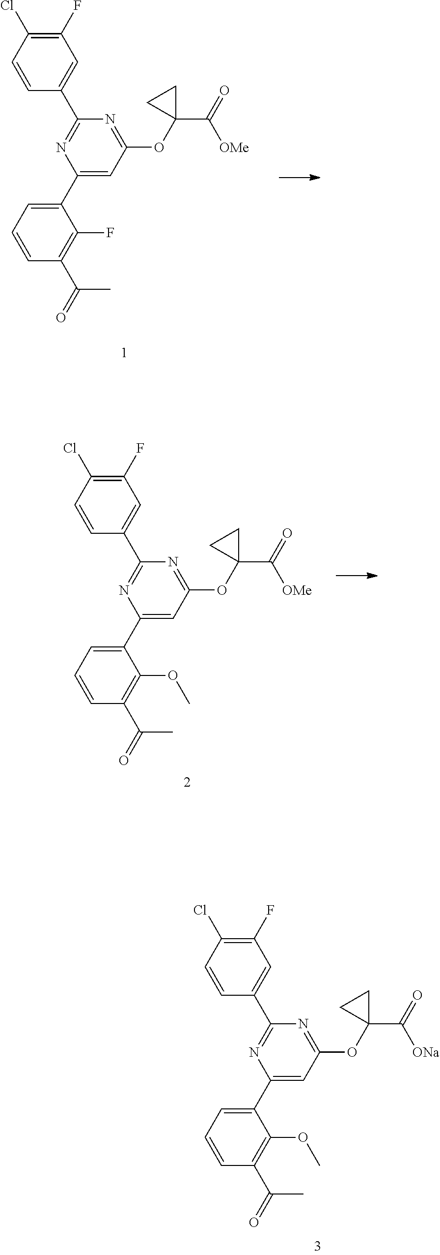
C1(Cl)=C(F)C=C(C2=NC(C3=CC=CC(C(C)=O)=C3OC)=CC(OC3(C(=O)[ONa])CC3)=N2)C=C1.C1(Cl)=C(F)C=C(C2=NC(C3=CC=CC(C(C)=O)=C3F)=CC(OC3(C(=O)[OMe])CC3)=N2)C=C1.C1(Cl)=C(F)C=C(C2=NC(C3=CC=CC(C(C)=O)=C3OC)=CC(OC3(C(=O)[OMe])CC3)=N2)C=C1
